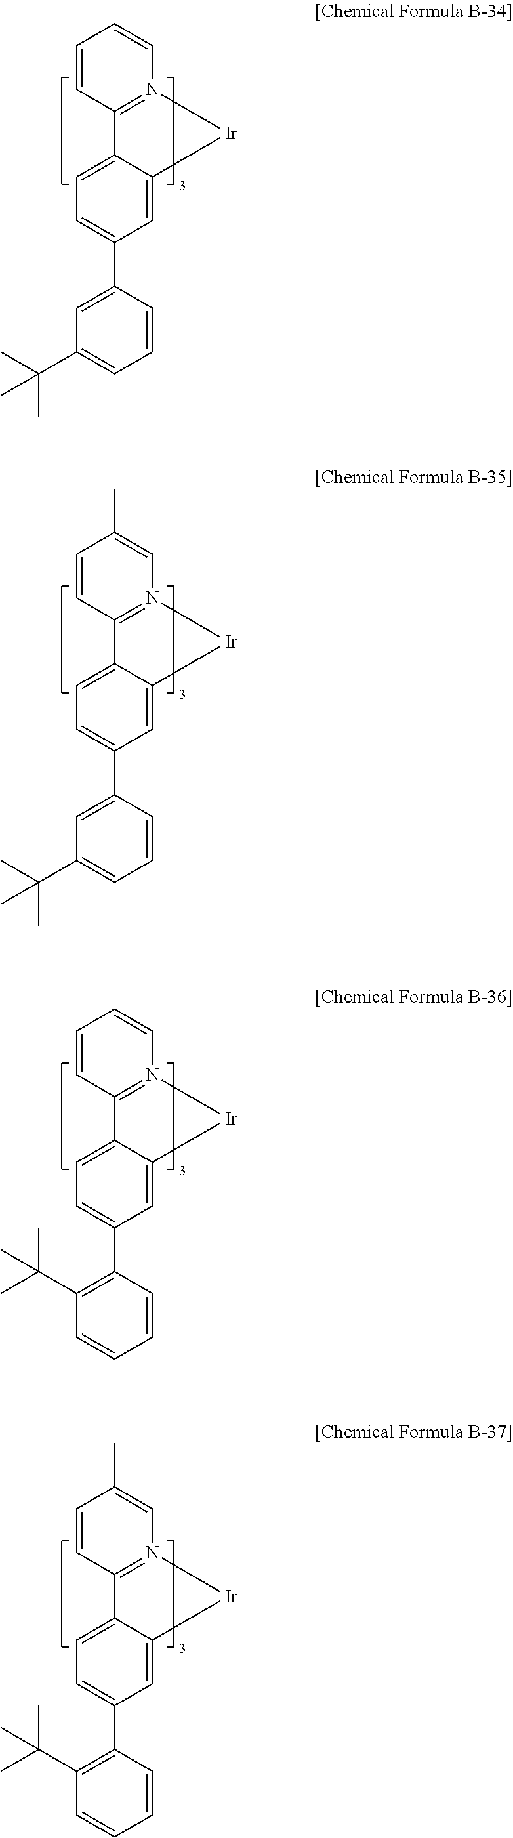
C1=CC2=N(C=C1)[Ir]C1=CC(C3=CC(C(C)(C)C)=CC=C3)=CC=C21.C1=CC2=N(C=C1C)[Ir]C1=CC(C3=CC(C(C)(C)C)=CC=C3)=CC=C21.C1=CC2=N(C=C1)[Ir]C1=CC(C3=C(C(C)(C)C)C=CC=C3)=CC=C21.C1=CC2=N(C=C1C)[Ir]C1=CC(C3=C(C(C)(C)C)C=CC=C3)=CC=C21
